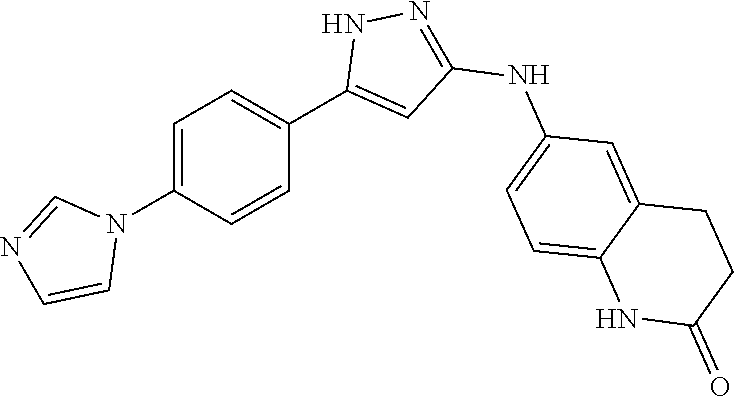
C1=C(N2C=NC=C2)C=CC(C2=CC(NC3=CC=C4C(=C3)CCC(=O)N4)=NN2)=C1
